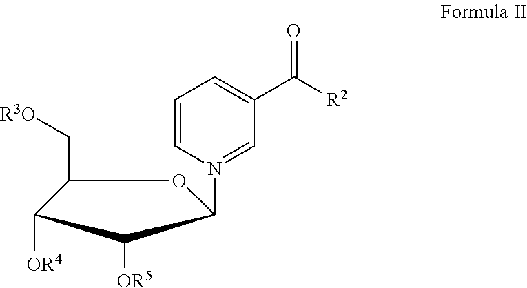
C1(C[R3O])C([OR4])C([OR5])C(N2=CC(C(=O)[R2])=CC=C2)O1
